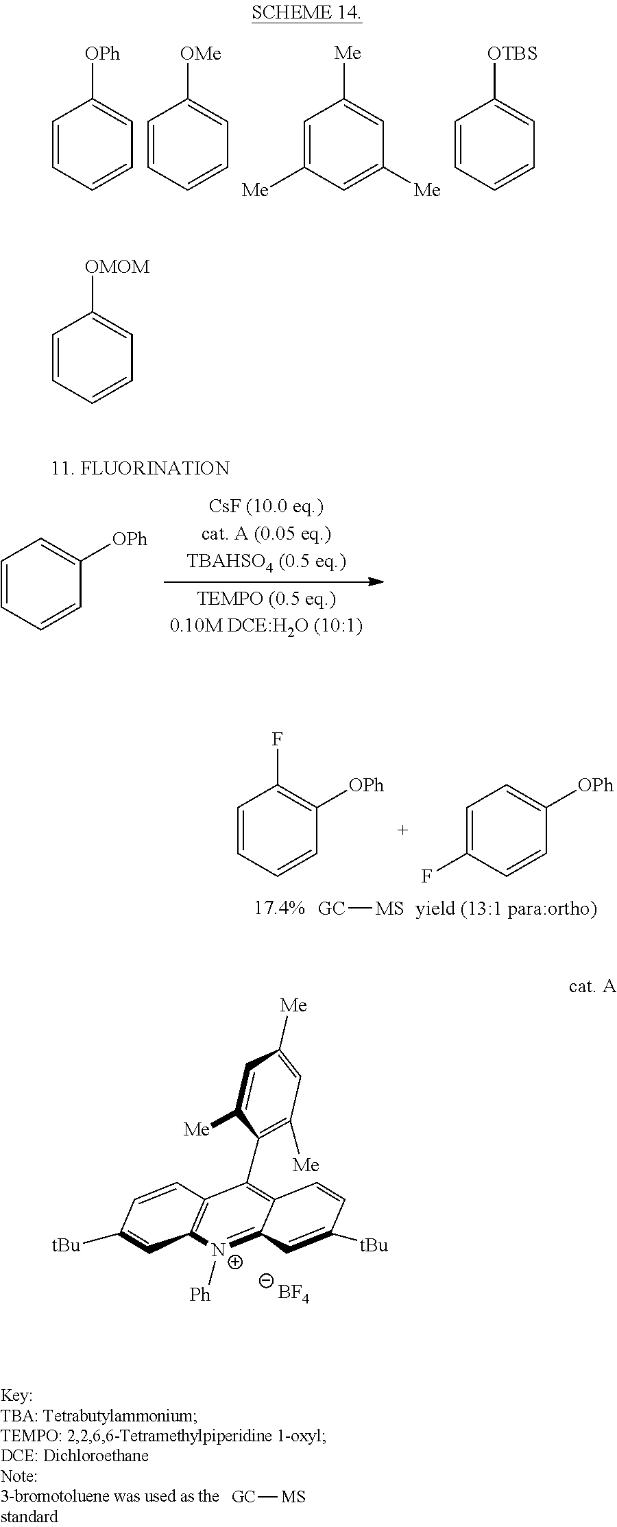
C1=CC=CC=C1[OPh].C1=CC=CC=C1[OMe].C1=C([Me])C=C([Me])C=C1[Me].C1=CC=CC=C1[OTBS].C1=CC=CC([OPh])=C1.[GC][MS].C1=CC=CC([OPh])=C1F.C1=C(F)C=CC([OPh])=C1.[GC][MS].C1([Me])=C(C2=C3C(=[N+]([Ph])C4=C2C=CC([tBu])=C4)C=C([tBu])C=C3)C([Me])=CC([Me])=C1.[BF4].C1=CC=CC=C1[OMOM]
